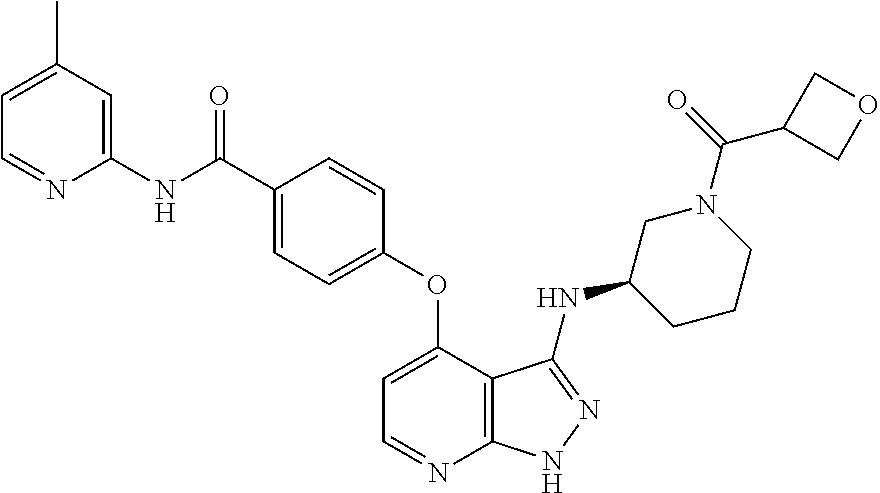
C1=C(C)C=C(NC(C2=CC=C(OC3=CC=NC4=C3C(NC3CN(C(=O)C5COC5)CCC3)=NN4)C=C2)=O)N=C1
